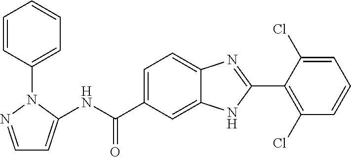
N(C(C1=CC=C2C(=C1)NC(C1=C(Cl)C=CC=C1Cl)=N2)=O)C1=CC=NN1C1=CC=CC=C1
